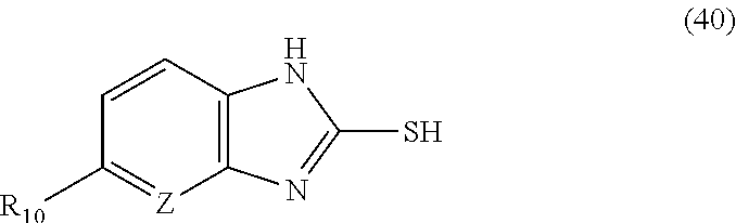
C1=CC([R10])=[Z]C2=C1NC(S)=N2
